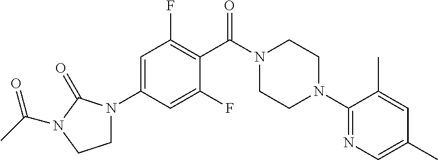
C1(C(N2CCN(C3=NC=C(C)C=C3C)CC2)=O)=C(F)C=C(N2CCN(C(C)=O)C2=O)C=C1F
